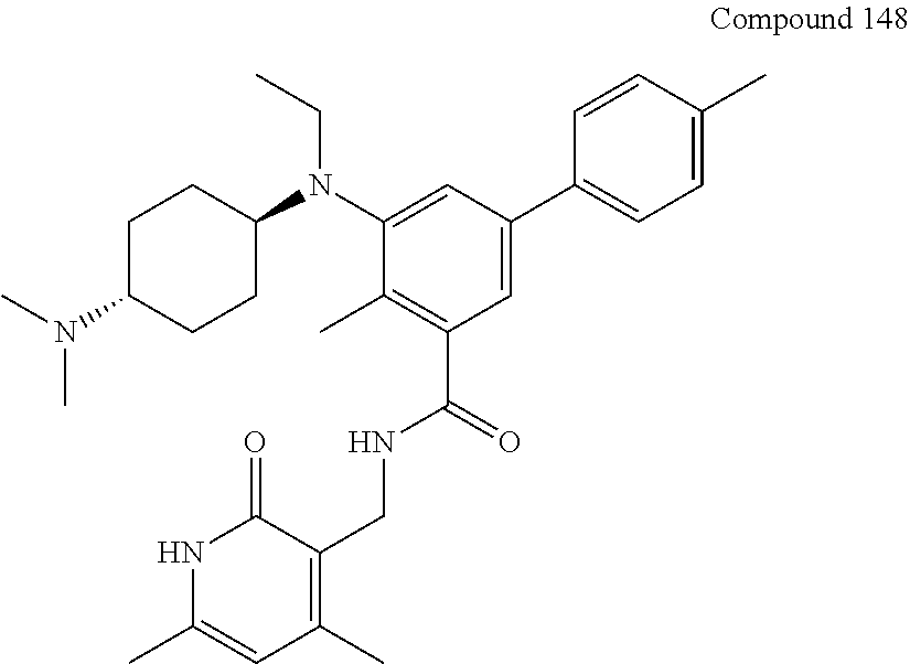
C1C(N(C)C)CCC(N(C2=CC(C3=CC=C(C)C=C3)=CC(C(NCC3=C(C)C=C(C)NC3=O)=O)=C2C)CC)C1
